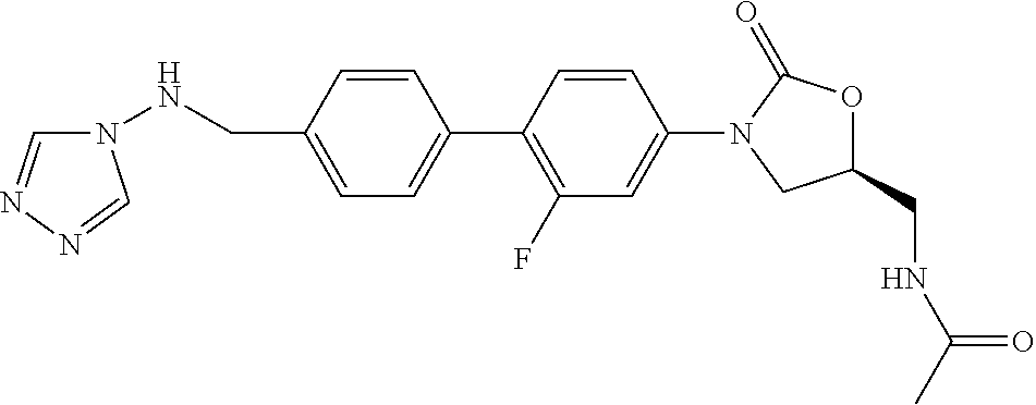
C1=C(C2=C(F)C=C(N3CC(CNC(C)=O)OC3=O)C=C2)C=CC(CNN2C=NN=C2)=C1
